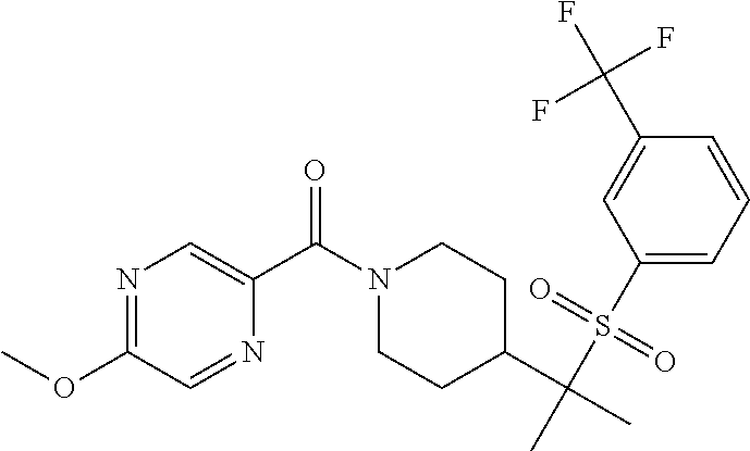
C1(S(C(C)(C2CCN(C(C3=CN=C(OC)C=N3)=O)CC2)C)(=O)=O)=CC=CC(C(F)(F)F)=C1
